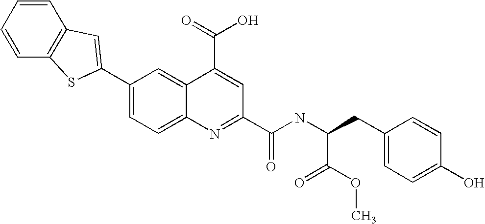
C1=CC=CC2=C1C=C(C1=CC=C3C(=C1)C(C(=O)O)=CC(C(NC(CC1=CC=C(O)C=C1)C(OC)=O)=O)=N3)S2
